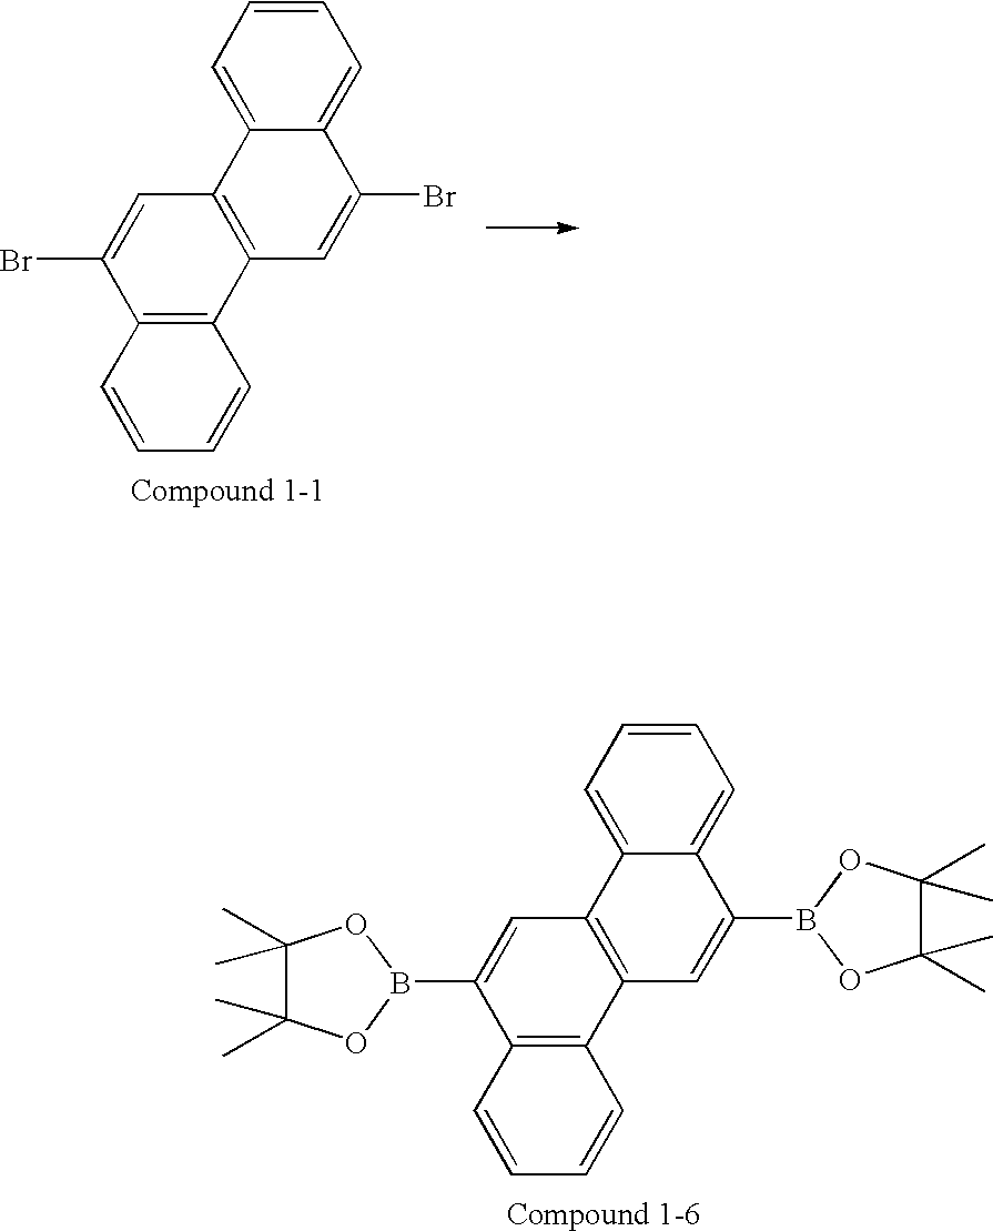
C1=CC=C2C(=C1)C(Br)=CC1=C2C=C(Br)C2=C1C=CC=C2.C1=CC=C2C(=C1)C(B1OC(C)(C)C(C)(C)O1)=CC1=C2C=C(B2OC(C)(C)C(C)(C)O2)C2=C1C=CC=C2
